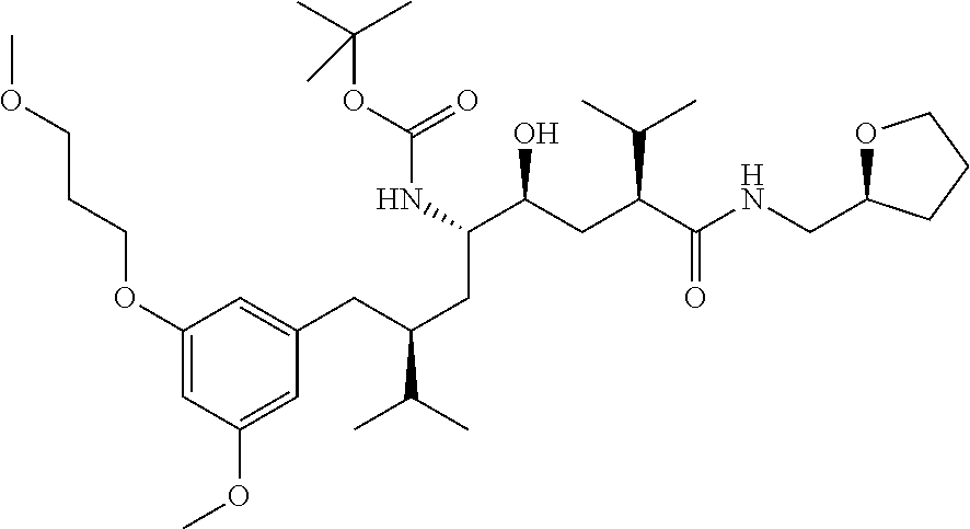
C1(OCCCOC)=CC(OC)=CC(CC(CC(C(CC(C(NCC2OCCC2)=O)C(C)C)O)NC(OC(C)(C)C)=O)C(C)C)=C1
